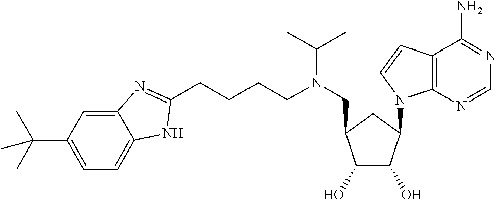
C1(C(C)(C)C)=CC=C2C(=C1)N=C(CCCCN(CC1C(O)C(O)C(N3C4=C(C(N)=NC=N4)C=C3)C1)C(C)C)N2
